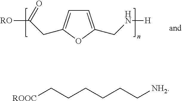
C1=C(CN[H])OC(CC([RO])=O)=C1.[ROOC]CCCCCC[NH2]
